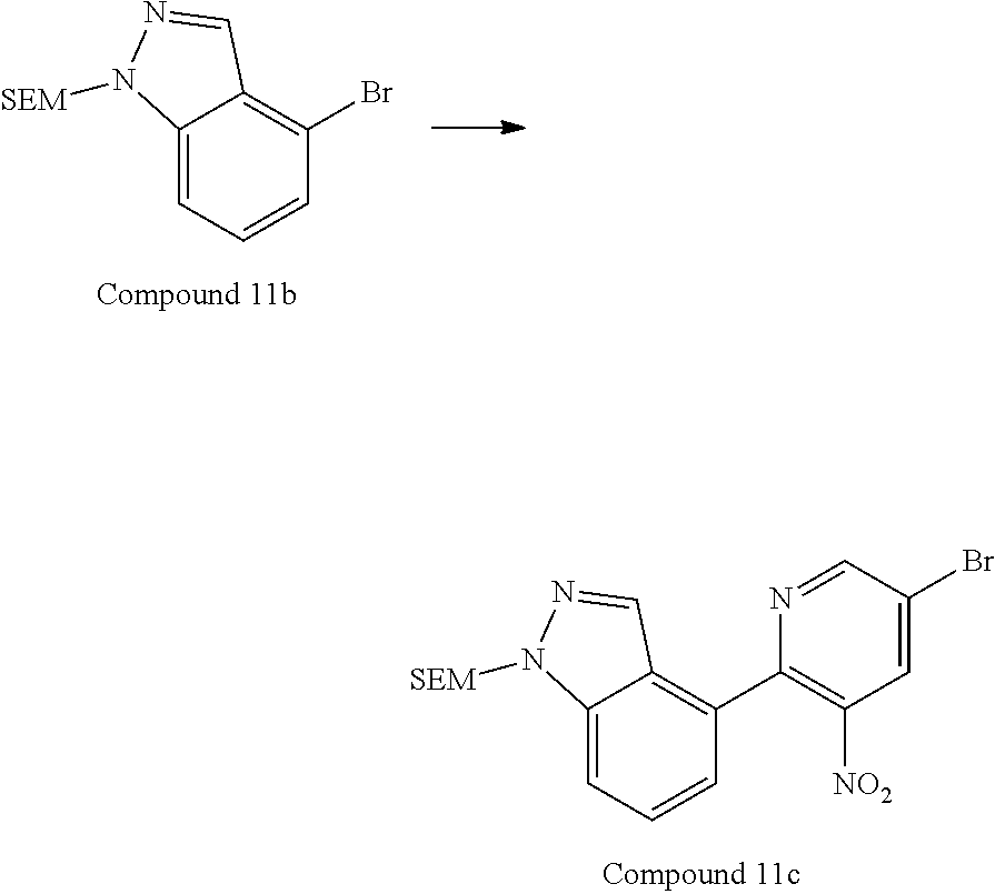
C12=CC=CC(Br)=C1C=NN2[SEM].C12=CC=CC(C3=C([NO2])C=C(Br)C=N3)=C1C=NN2[SEM]
